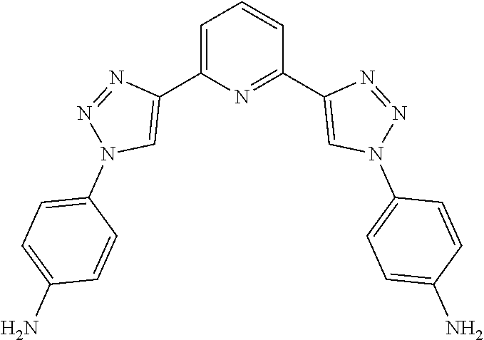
C1=C(C2=CN(C3=CC=C(N)C=C3)N=N2)N=C(C2=CN(C3=CC=C(N)C=C3)N=N2)C=C1
